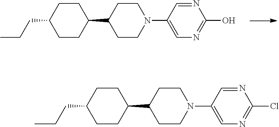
C1CN(C2=CN=C(O)N=C2)CCC1C1CCC(CCC)CC1.C1CN(C2=CN=C(Cl)N=C2)CCC1C1CCC(CCC)CC1
